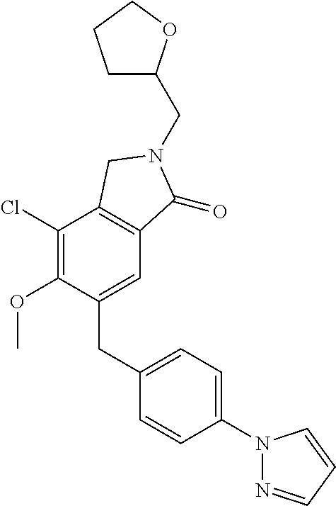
C1(CC2=CC=C(N3N=CC=C3)C=C2)=CC2=C(C(Cl)=C1OC)CN(CC1CCCO1)C2=O
